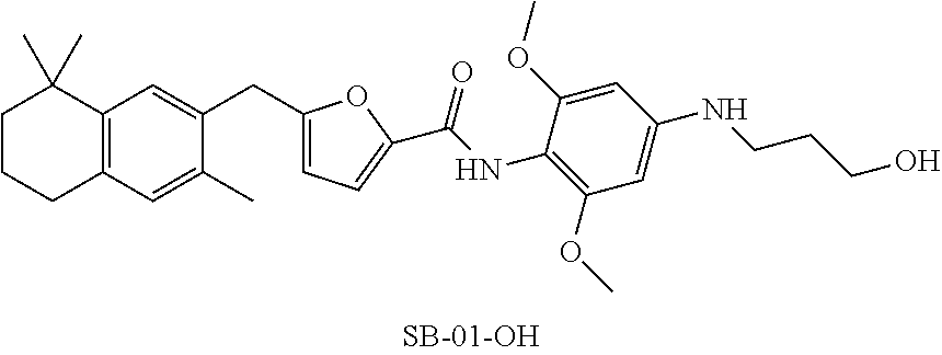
C1CCC2=C(C1(C)C)C=C(CC1=CC=C(C(NC3=C(OC)C=C(NCCCO)C=C3OC)=O)O1)C(C)=C2
